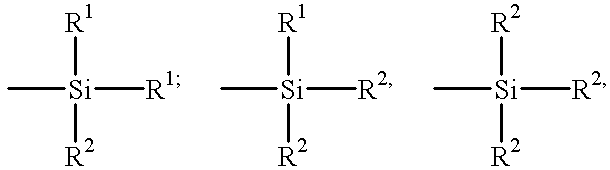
[R1][Si]([R2])(C)[R1].[R1][Si]([R2])(C)[R2].[R2][Si]([R2])(C)[R2]
